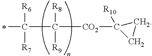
[CO2](C1([R10])CC1)C([R8])([R9])C([R6])([R7])C
